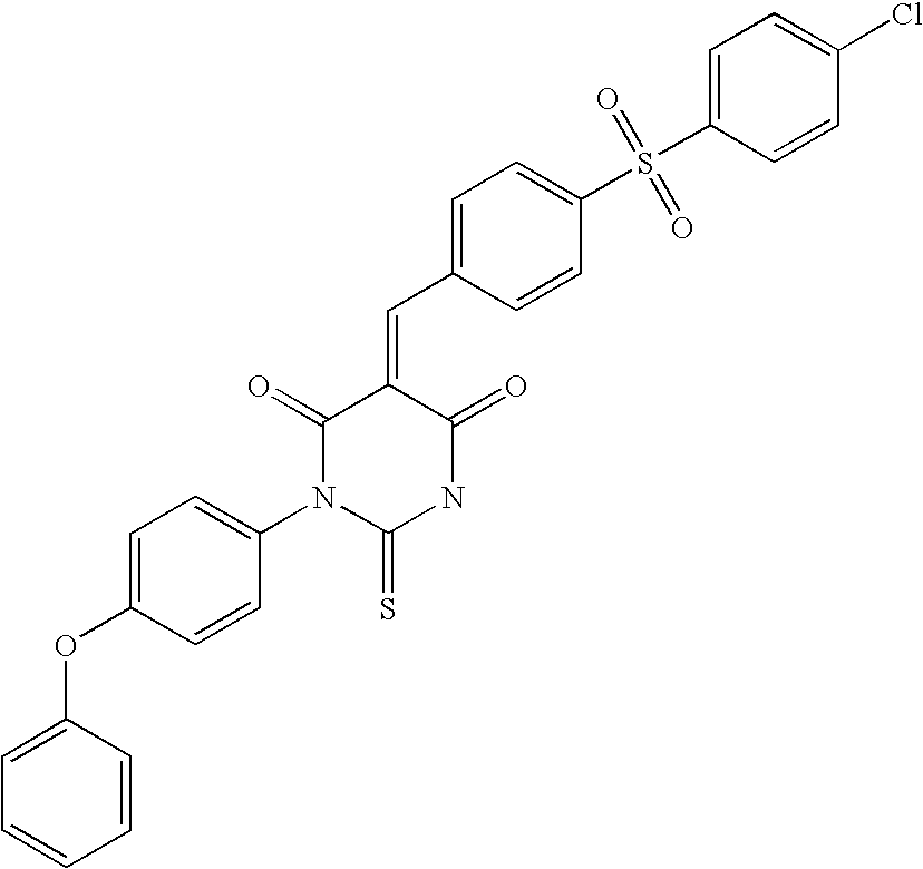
C1=CC(OC2=CC=C(N3C(=S)NC(=O)C(=CC4=CC=C(S(C5=CC=C(Cl)C=C5)(=O)=O)C=C4)C3=O)C=C2)=CC=C1
